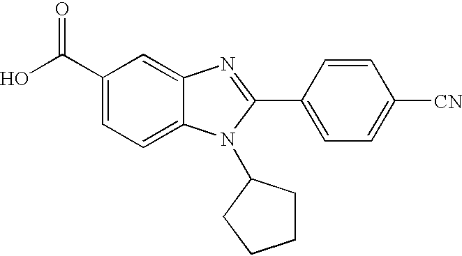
C1(C(O)=O)=CC=C2C(=C1)N=C(C1=CC=C([CN])C=C1)N2C1CCCC1
